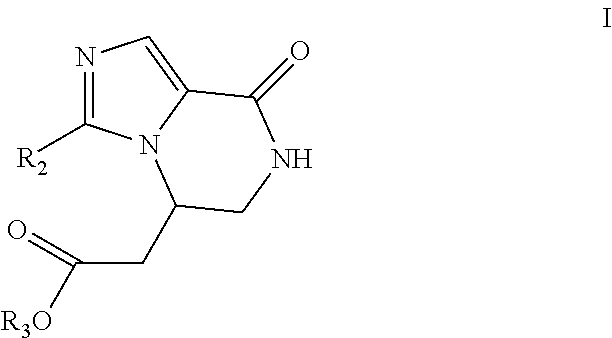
N1=C([R2])N2C(=C1)C(=O)NCC2CC([R3O])=O
